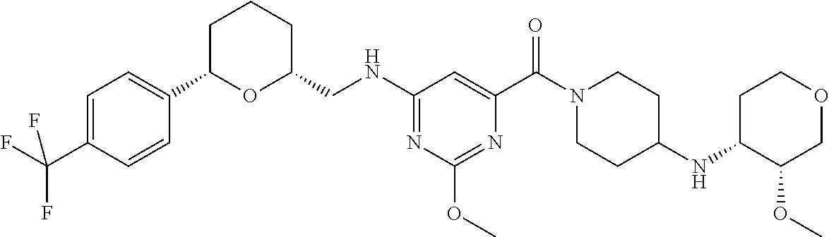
N(C1=NC(OC)=NC(C(N2CCC(NC3C(OC)COCC3)CC2)=O)=C1)CC1CCCC(C2=CC=C(C(F)(F)F)C=C2)O1
